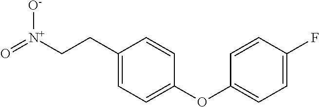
C1(CC[N+](=O)[O-])=CC=C(OC2=CC=C(F)C=C2)C=C1
